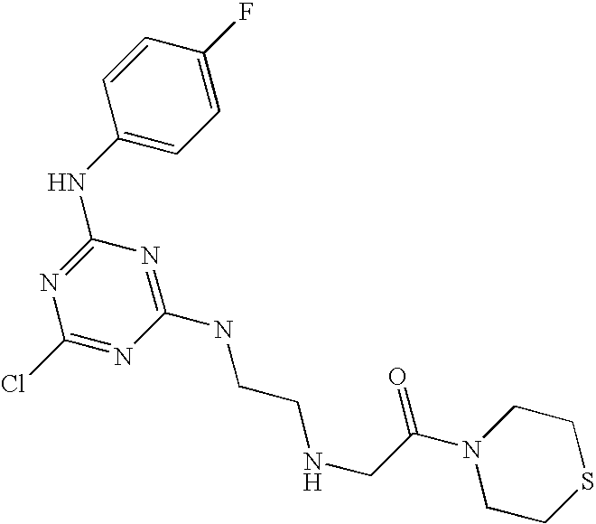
C1(NCCNCC(=O)N2CCSCC2)=NC(NC2=CC=C(F)C=C2)=NC(Cl)=N1
